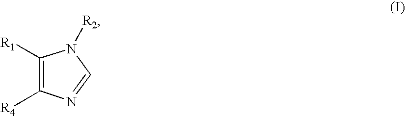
C1([R1])=C([R4])N=CN1[R2]
